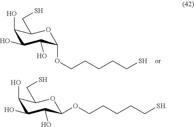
C1(O)C(O)C(O)C(OCCCCC[SH])OC1CS.C1(O)C(O)C(O)C(OCCCCCS)OC1CS
